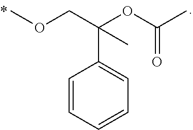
COCC(OC(=O)C)(C1=CC=CC=C1)C
